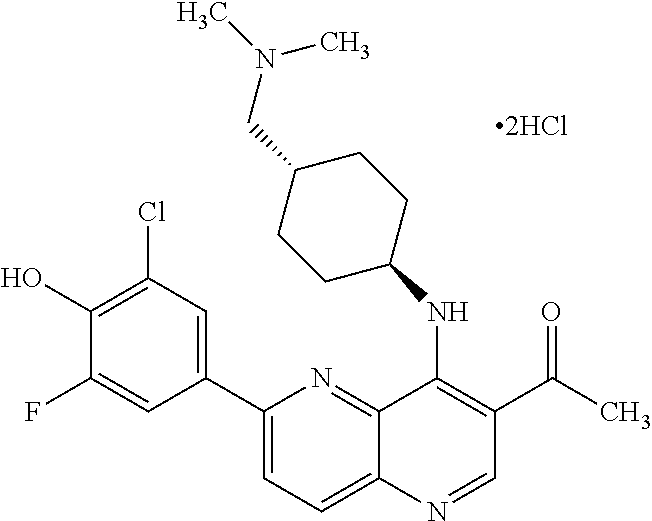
C1(C2=CC(Cl)=C(O)C(F)=C2)=CC=C2C(=N1)C(NC1CCC(CN(C)C)CC1)=C(C(C)=O)C=N2
